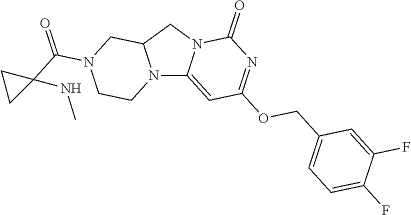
N12C3=CC(OCC4=CC=C(F)C(F)=C4)=NC(=O)N3CC1CN(C(=O)C1(NC)CC1)CC2
